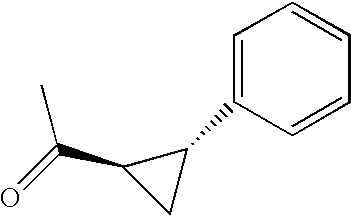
C(C1CC1C1=CC=CC=C1)(=O)C
